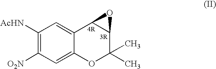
C1([AcHN])=C([O2N])C=C2C(=C1)C1C(C(C)(C)O2)O1.[4R].[3R]
